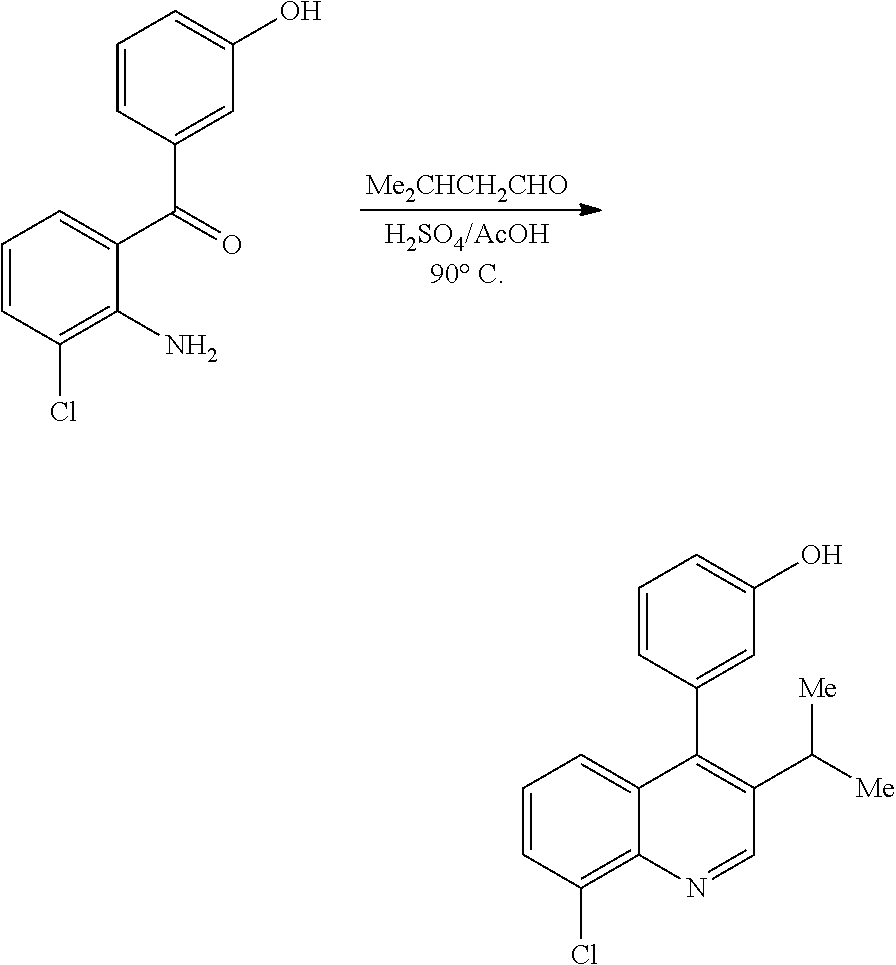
[Me2CHCH2CHO].C1=CC(Cl)=C(N)C(C(=O)C2=CC(O)=CC=C2)=C1.C1(C2=CC(O)=CC=C2)=C(C([Me])[Me])C=NC2=C(Cl)C=CC=C12
